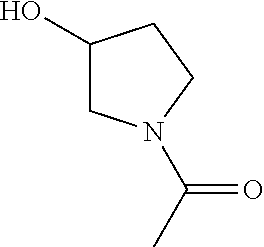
OC1CN(C(C)=O)CC1
